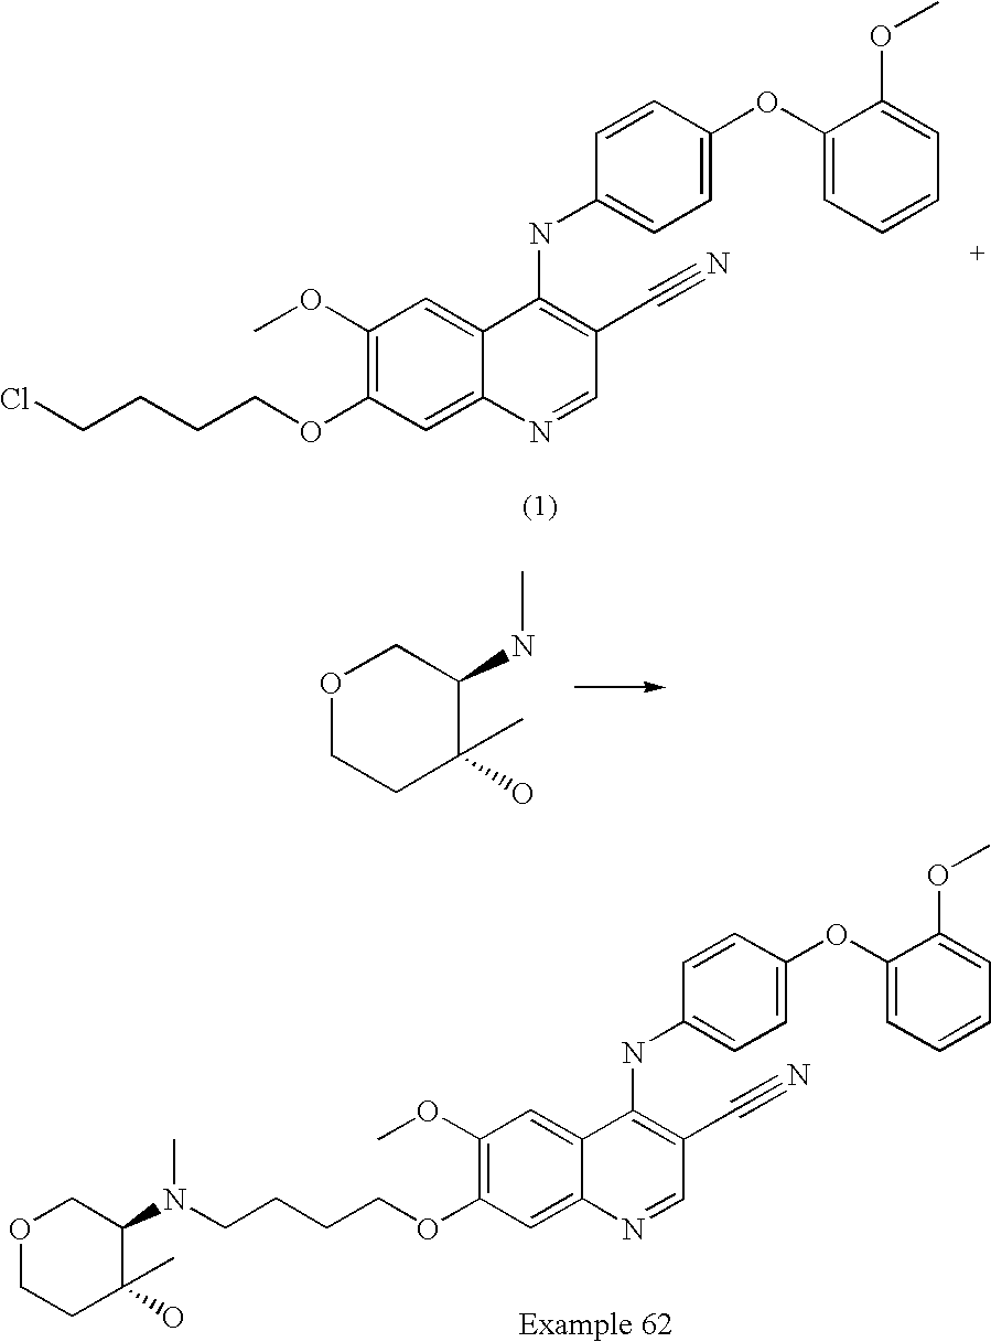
C1(OC)=C(OCCCCCl)C=C2C(=C1)C(NC1=CC=C(OC3=CC=CC=C3OC)C=C1)=C(C#N)C=N2.C1(OC)=C(OCCCCN(C2C(C)(O)CCOC2)C)C=C2C(=C1)C(NC1=CC=C(OC3=CC=CC=C3OC)C=C1)=C(C#N)C=N2.O1CCC(C)(O)C(NC)C1
